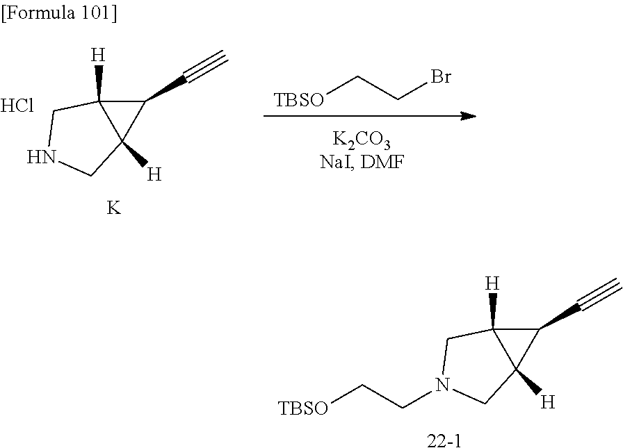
[22-1].C1(C#C)C2([H])C1([H])CN(CC[TBSO])C2.C1(C#C)C2([H])C1([H])CNC2.Cl.[K].[TBSO]CCBr
